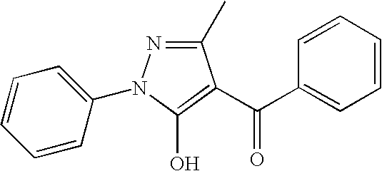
C1(C)=NN(C2=CC=CC=C2)C(O)=C1C(C1=CC=CC=C1)=O
